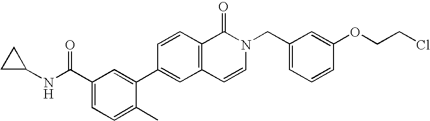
C1C(NC(C2=CC=C(C)C(C3=CC4=C(C=C3)C(=O)N(CC3=CC=CC(OCCCl)=C3)C=C4)=C2)=O)C1
